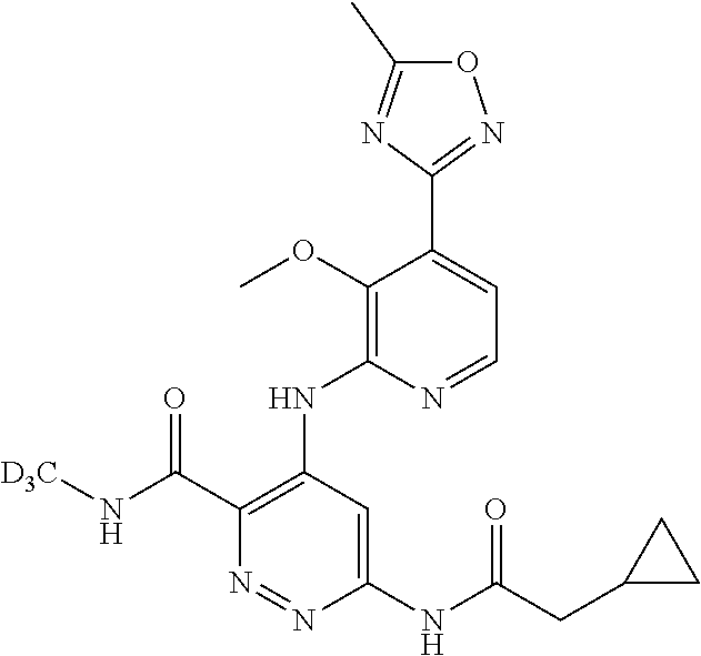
O1C(C)=NC(C2=CC=NC(NC3=C(C(N[D3C])=O)N=NC(NC(CC4CC4)=O)=C3)=C2OC)=N1
